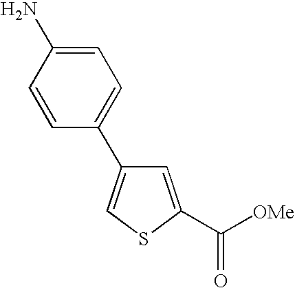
C1=C(C([OMe])=O)SC=C1C1=CC=C(N)C=C1
